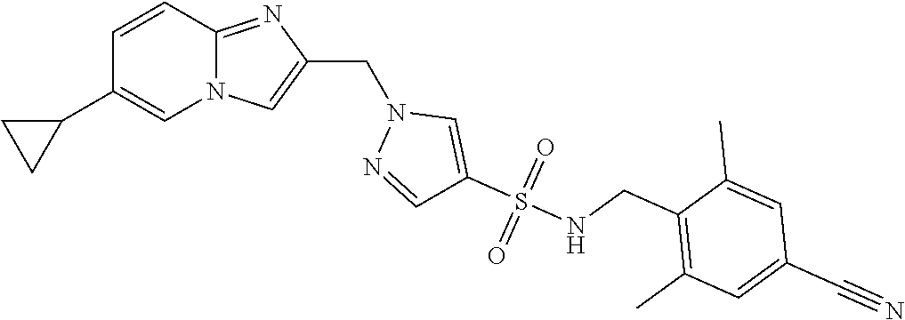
N12C(=NC(CN3N=CC(S(NCC4=C(C)C=C(C#N)C=C4C)(=O)=O)=C3)=C1)C=CC(C1CC1)=C2
